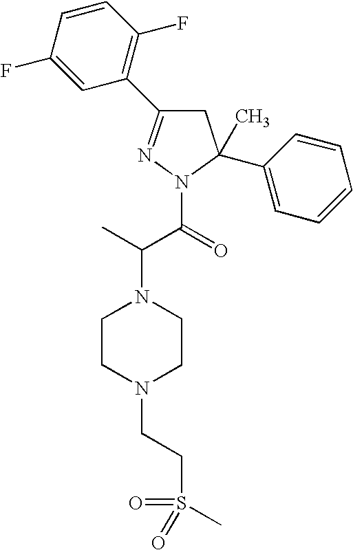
N1=C(C2=C(F)C=CC(F)=C2)CC(C)(C2=CC=CC=C2)N1C(=O)C(C)N1CCN(CCS(=O)(=O)C)CC1
